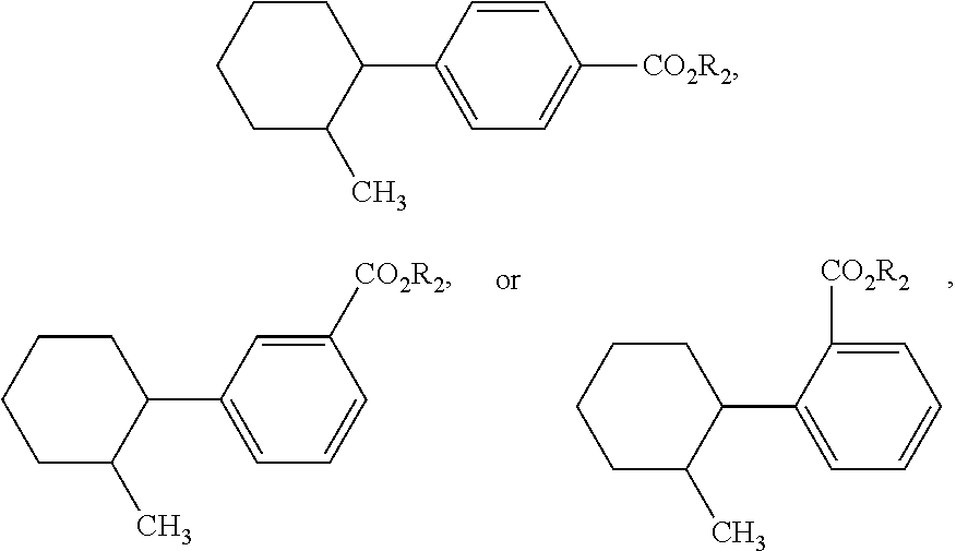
C1(C2C(C)CCCC2)=CC=CC([CO2R2])=C1.C1(C2C(C)CCCC2)=CC=CC=C1[CO2R2].C1(C2C(C)CCCC2)=CC=C([CO2R2])C=C1
